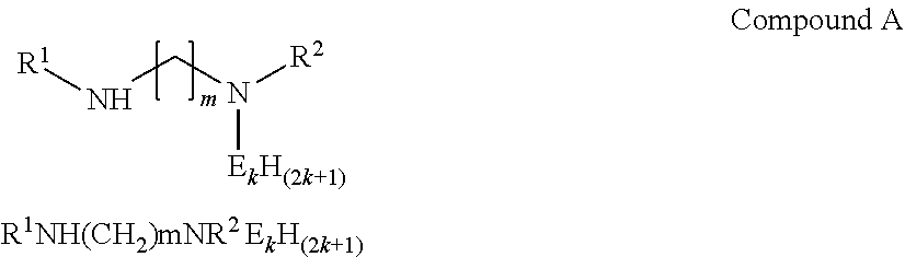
[R1]NCN([R2])[EkH(2k+1)].[R1NH(CH2)mNR2 EkH(2k+1)]
